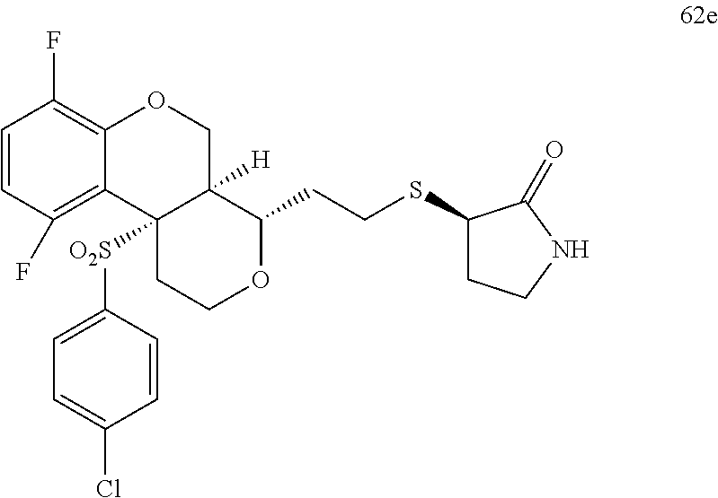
C1=CC(F)=C2C(=C1F)OCC1([H])C2([O2S]C2=CC=C(Cl)C=C2)CCOC1CCSC1CCNC1=O
